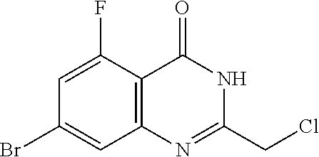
N1=C(CCl)NC(=O)C2=C1C=C(Br)C=C2F
